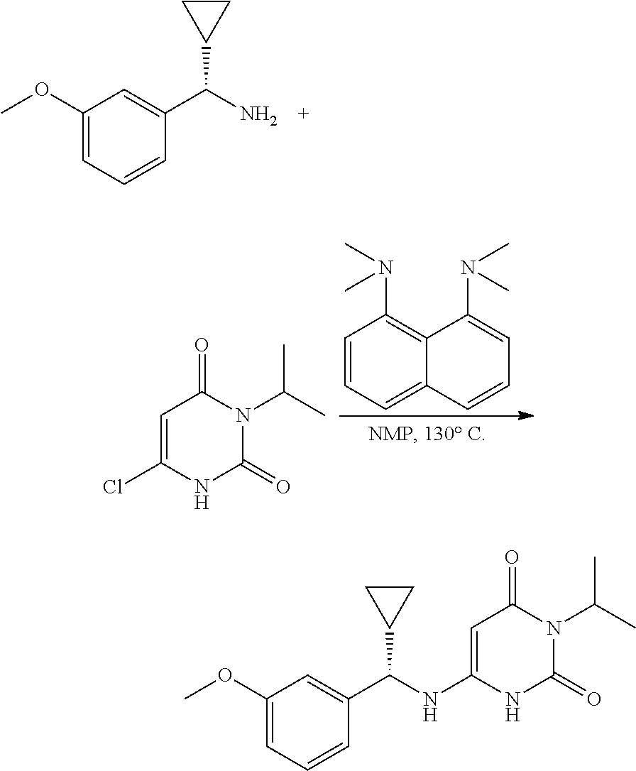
C1(OC)=CC=CC(C(N)C2CC2)=C1.C1=C(Cl)NC(=O)N(C(C)C)C1=O.C1=CC=C2C(=C1N(C)C)C(N(C)C)=CC=C2.C1(OC)=CC=CC(C(NC2=CC(=O)N(C(C)C)C(=O)N2)C2CC2)=C1
